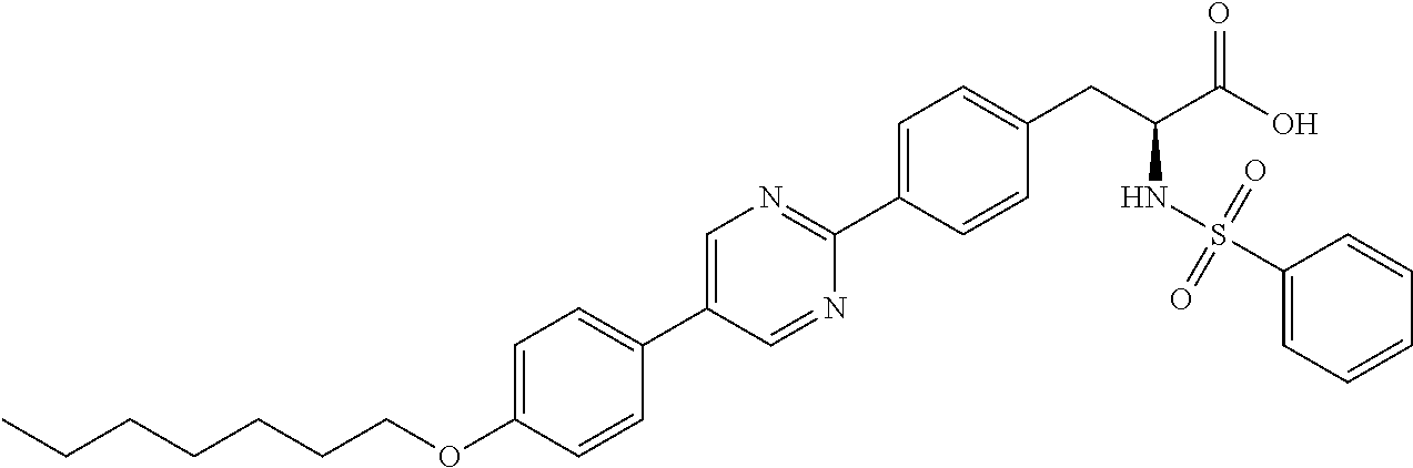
C(OC1=CC=C(C2=CN=C(C3=CC=C(CC(C(O)=O)NS(C4=CC=CC=C4)(=O)=O)C=C3)N=C2)C=C1)CCCCCC
